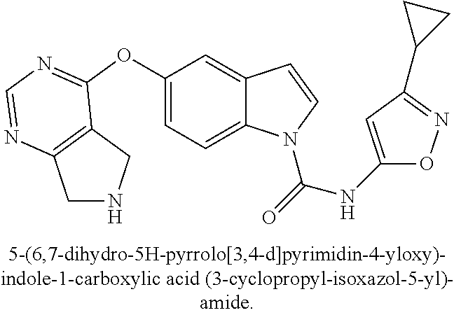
C1(OC2=NC=NC3=C2CNC3)=CC=C2C(=C1)C=CN2C(=O)NC1=CC(C2CC2)=NO1
